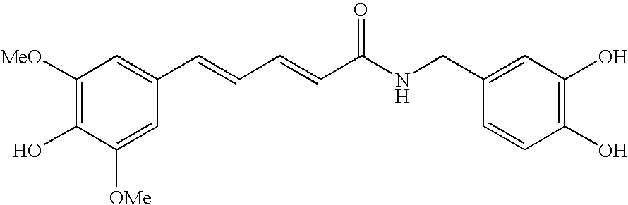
C1([MeO])=C(O)C([OMe])=CC(C=CC=CC(NCC2=CC(O)=C(O)C=C2)=O)=C1
